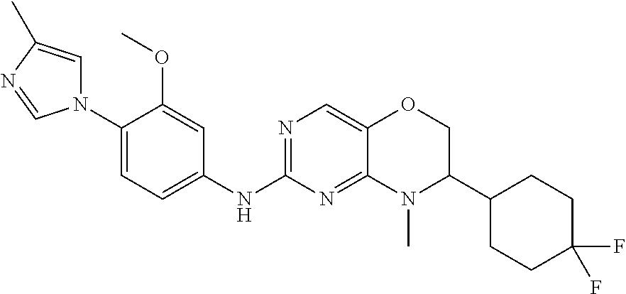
N1(C2=CC=C(NC3=NC=C4C(=N3)N(C)C(C3CCC(F)(F)CC3)CO4)C=C2OC)C=C(C)N=C1
